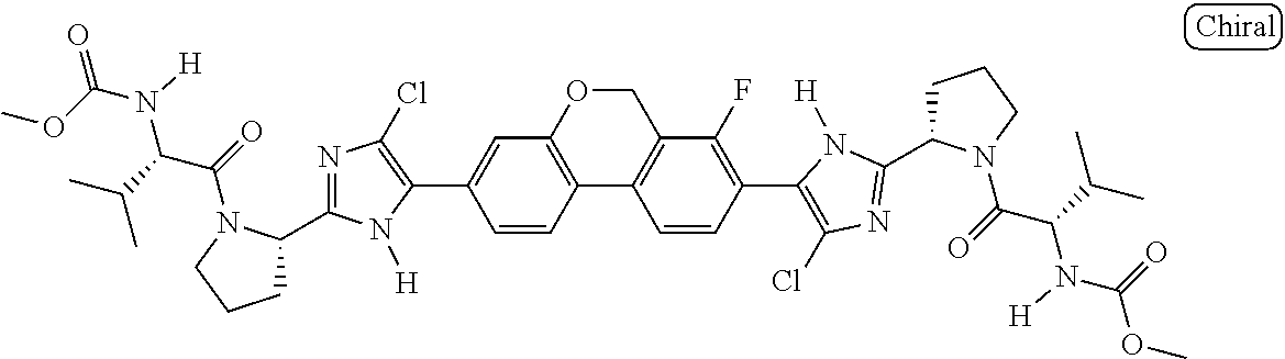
C1(C2=CC3=C(C=C2)C2=C(C(F)=C(C4=C(Cl)N=C(C5CCCN5C(=O)C(C(C)C)N(C(=O)OC)[H])N4[H])C=C2)CO3)=C(Cl)N=C(C2CCCN2C(=O)C(C(C)C)N(C(OC)=O)[H])N1[H]
